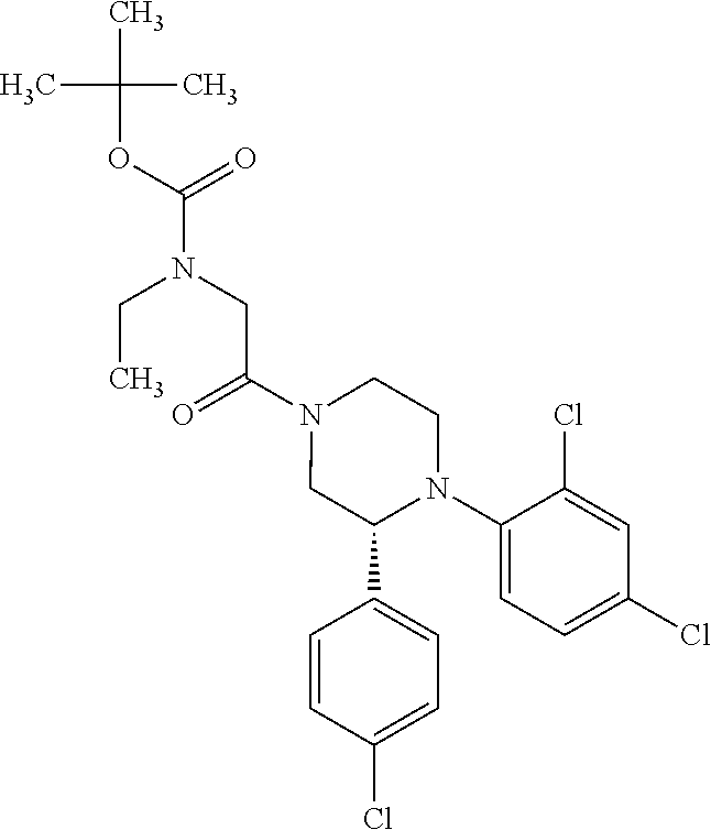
C(N1CC(C2=CC=C(Cl)C=C2)N(C2=CC=C(Cl)C=C2Cl)CC1)(=O)CN(C(OC(C)(C)C)=O)CC
